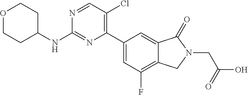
C1(C2=C(Cl)C=NC(NC3CCOCC3)=N2)=CC(F)=C2C(=C1)C(=O)N(CC(O)=O)C2
